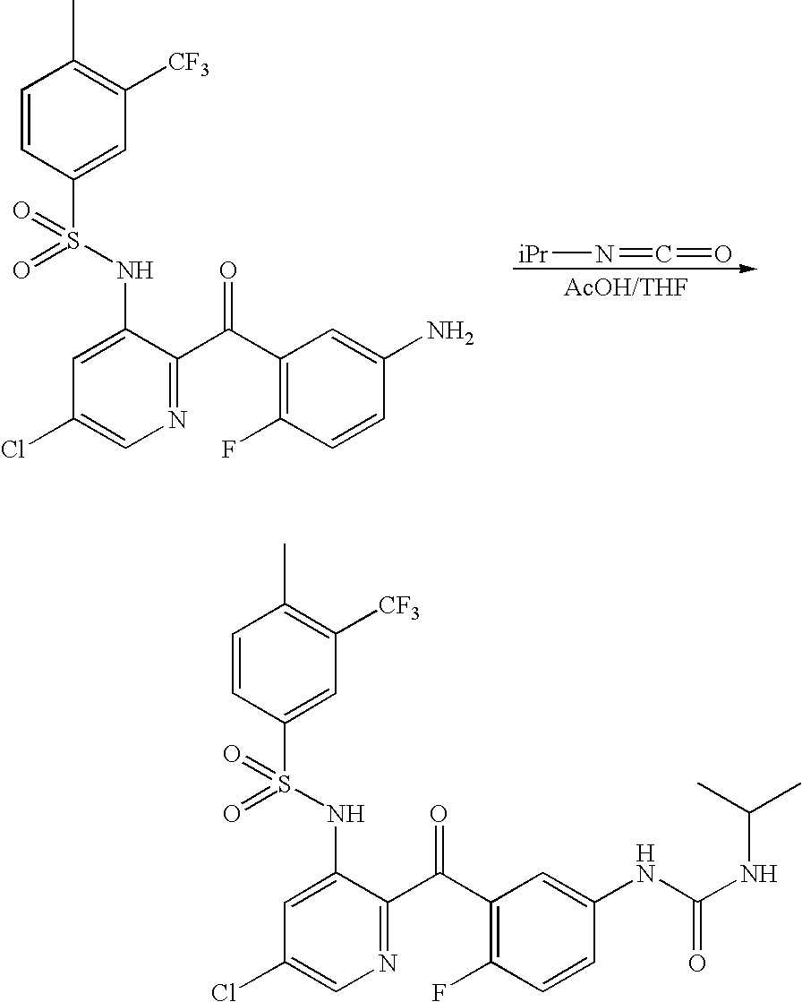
C1(Cl)=CN=C(C(C2=C(F)C=CC(N)=C2)=O)C(NS(=O)(=O)C2=CC([CF3])=C(C)C=C2)=C1.[iPr]N=C=O.C1(Cl)=CN=C(C(C2=C(F)C=CC(NC(=O)NC(C)C)=C2)=O)C(NS(=O)(=O)C2=CC([CF3])=C(C)C=C2)=C1
